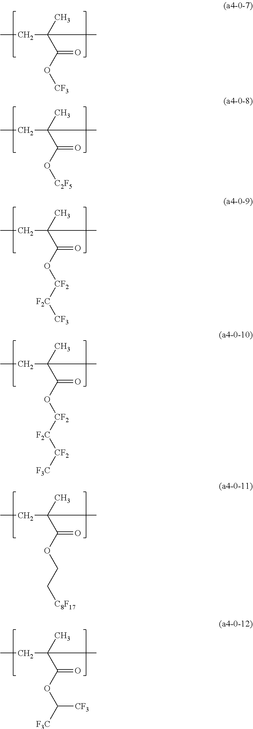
CCC(C(=O)O[CF3])(C)C.CCC(C(=O)O[C2F5])(C)C.CCC(C(=O)O[CF2][F2C][CF3])(C)C.CCC(C(=O)O[CF2][F2C][CF2][F3C])(C)C.CCC(C(=O)OCC[C8F17])(C)C.CCC(C(=O)OC([F3C])[CF3])(C)C
